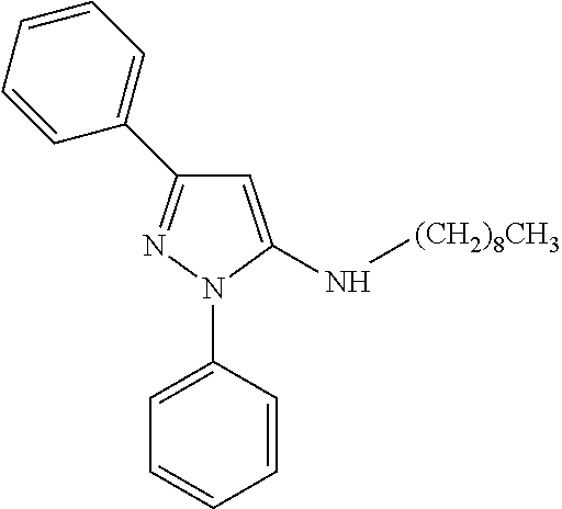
C1=C(NC[(CH2)8CH3])N(C2=CC=CC=C2)N=C1C1=CC=CC=C1
